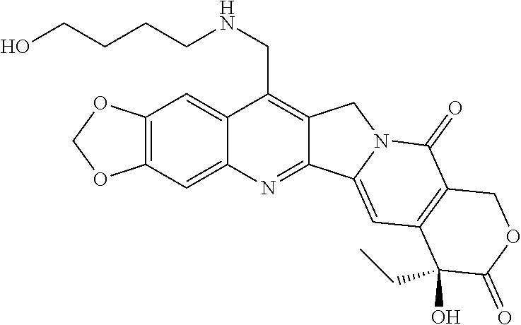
O1COC2=C1C=C1C(CNCCCCO)=C3C(=NC1=C2)C1=CC2=C(C(=O)N1C3)COC(=O)C2(CC)O
